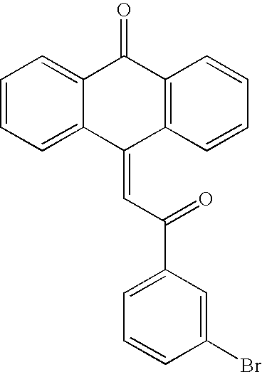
C12=CC=CC=C1C(=O)C1=C(C2=CC(=O)C2=CC=CC(Br)=C2)C=CC=C1
